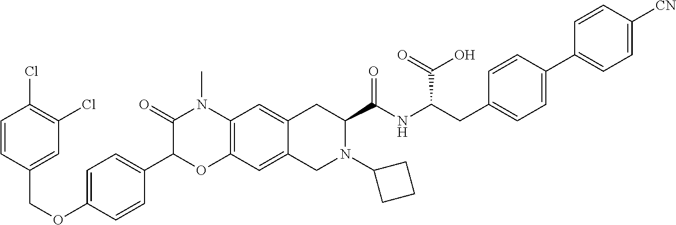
C1=CC(COC2=CC=C(C3OC4=C(N(C)C3=O)C=C3C(=C4)CN(C4CCC4)C(C(NC(C(=O)O)CC4=CC=C(C5=CC=C([CN])C=C5)C=C4)=O)C3)C=C2)=CC(Cl)=C1Cl
